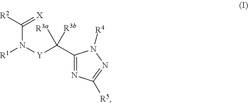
N(C([R2])=[X])([Y]C(C1=NC([R5])=NN1[R4])([R3a])[R3b])[R1]
